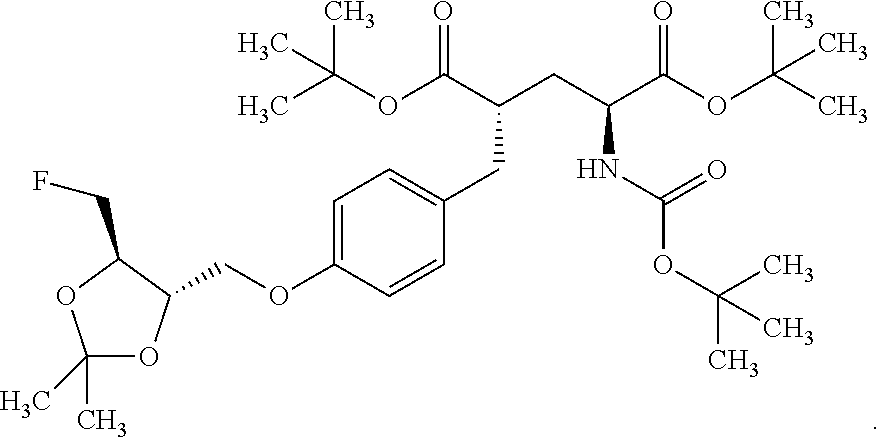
C1=C(OCC2OC(C)(C)OC2CF)C=CC(CC(CC(C(OC(C)(C)C)=O)NC(OC(C)(C)C)=O)C(OC(C)(C)C)=O)=C1
